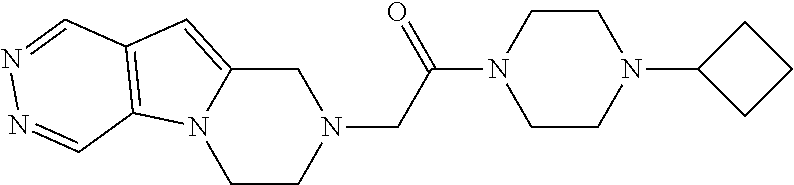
C1C2=CC3=C(N2CCN1CC(N1CCN(C2CCC2)CC1)=O)C=NN=C3
